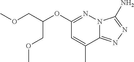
C1(OC(COC)COC)=NN2C(=NN=C2N)C(C)=C1
